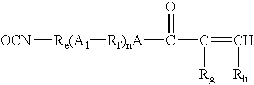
[OCN][Re(A1][Rf)nA]C(C(=C[Rh])[Rg])=O
